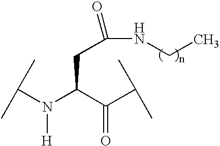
C(C(NCC)=O)C(N(C(C)C)[H])C(C(C)C)=O
